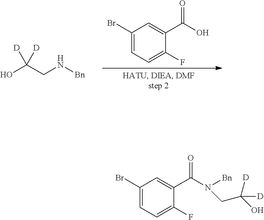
OC(CN[Bn])([D])[D].C1(Br)=CC=C(F)C(C(O)=O)=C1.C1(Br)=CC=C(F)C(C(N(CC(O)([D])[D])[Bn])=O)=C1
